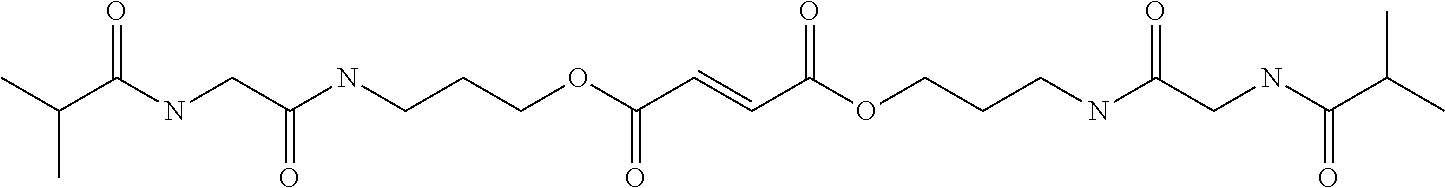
C(NCC(NCCCOC(C=CC(OCCCNC(CNC(C(C)C)=O)=O)=O)=O)=O)(C(C)C)=O
